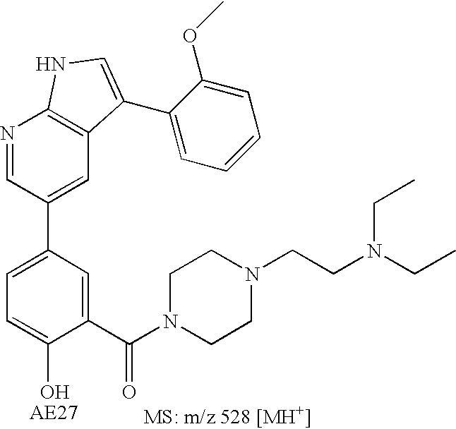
C1=C(C2=CC3=C(N=C2)NC=C3C2=CC=CC=C2OC)C=C(C(N2CCN(CCN(CC)CC)CC2)=O)C(O)=C1
